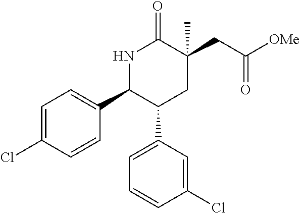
N1C(C2=CC=C(Cl)C=C2)C(C2=CC=CC(Cl)=C2)CC(CC([OMe])=O)(C)C1=O
